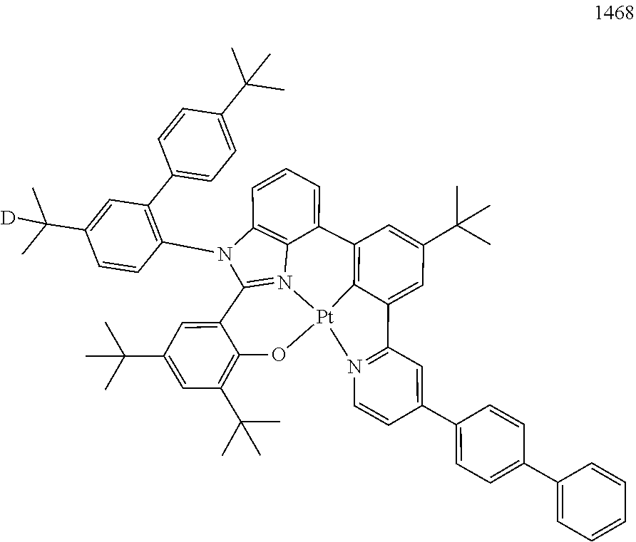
[Pt]123C4=C(C5=CC=CC6=C5N1=C(N6C1=C(C5=CC=C(C(C)(C)C)C=C5)C=C(C(C)(C)[D])C=C1)C1=CC(C(C)(C)C)=CC(C(C)(C)C)=C1O2)C=C(C(C)(C)C)C=C4C1=N3C=CC(C2=CC=C(C3=CC=CC=C3)C=C2)=C1
